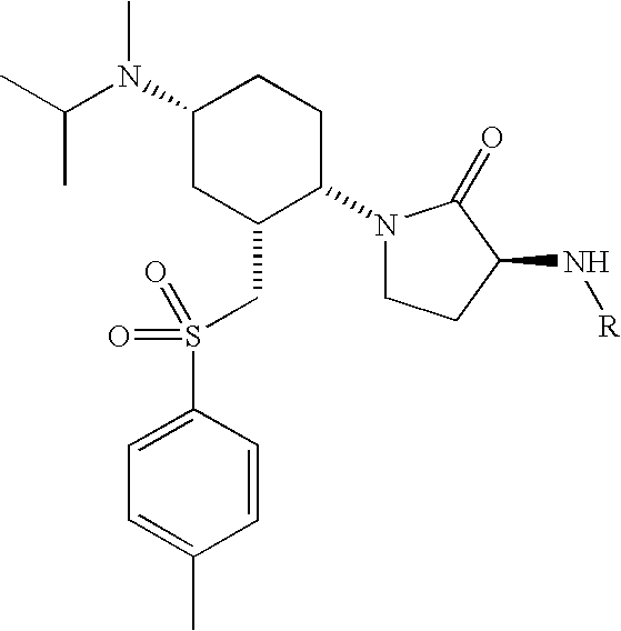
N1(C2CCC(N(C(C)C)C)CC2CS(=O)(C2=CC=C(C)C=C2)=O)CCC(N[R])C1=O
